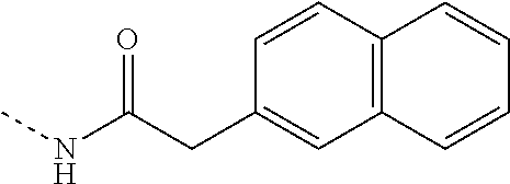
CNC(CC1=CC2=C(C=C1)C=CC=C2)=O
